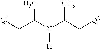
N([H])(C(C[Q1])C)C(C[Q2])C
